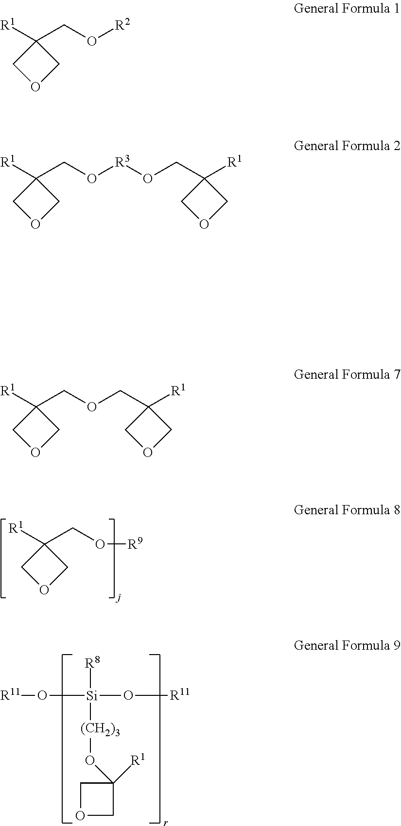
C1OCC1([R1])CO[R9].[R11]O[Si](O[R11])([R8])[(CH2)3]OC1([R1])COC1.C1OCC1([R1])CO[R2].C1OCC1([R1])CO[R3]OCC1([R1])COC1.C1OCC1([R1])COCC1([R1])COC1
